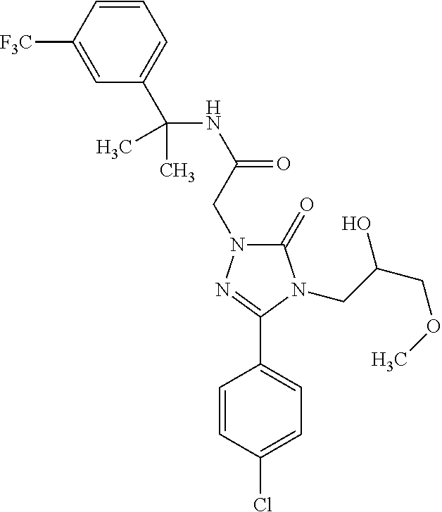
C1(C(NC(=O)CN2C(=O)N(CC(COC)O)C(C3=CC=C(Cl)C=C3)=N2)(C)C)=CC=CC([F3C])=C1
